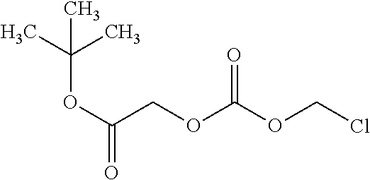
C(C)(C)(OC(=O)COC(=O)OCCl)C
